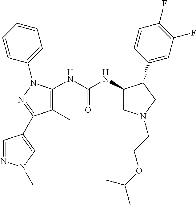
C1(C)=C(NC(NC2CN(CCOC(C)C)CC2C2=CC(F)=C(F)C=C2)=O)N(C2=CC=CC=C2)N=C1C1=CN(C)N=C1
